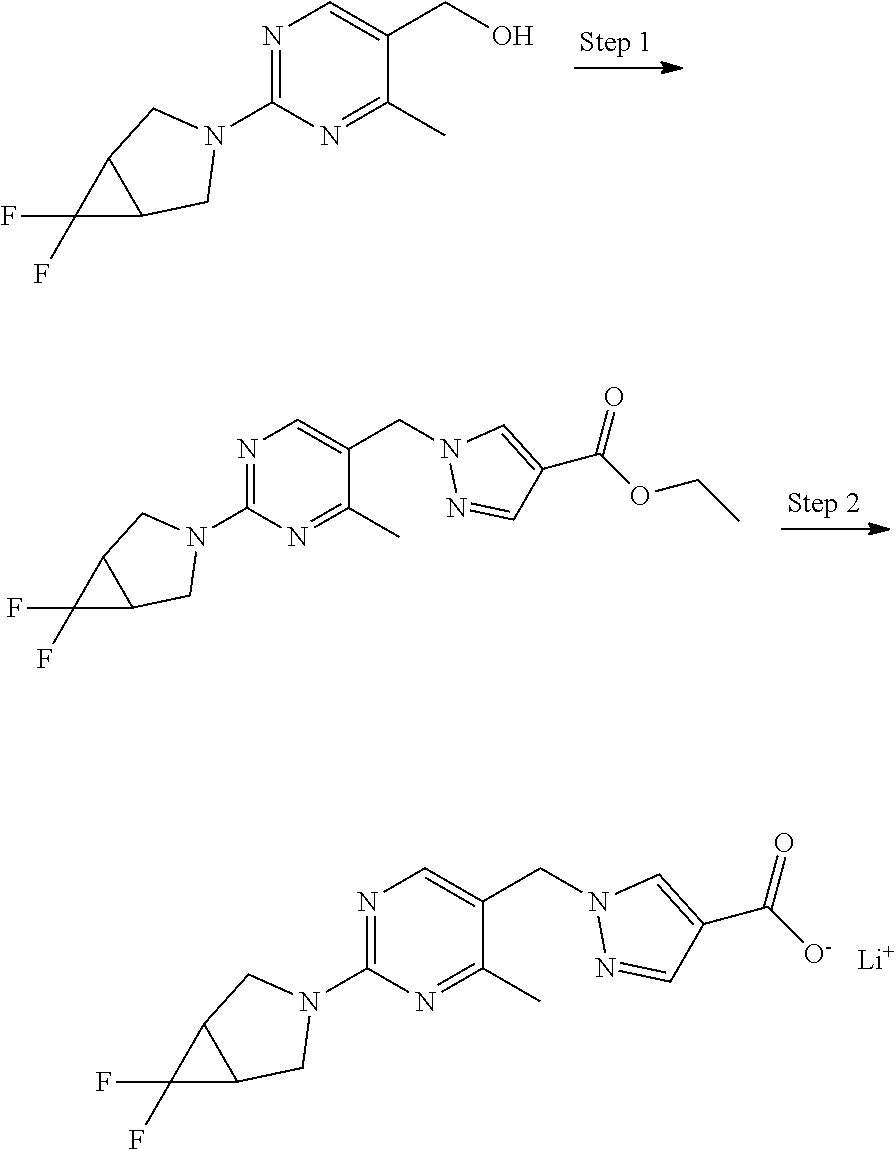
N1=C(N2CC3C(C2)C3(F)F)N=C(C)C(CO)=C1.N1=C(N2CC3C(C2)C3(F)F)N=C(C)C(CN2N=CC(C(=O)OCC)=C2)=C1.N1=C(N2CC3C(C2)C3(F)F)N=C(C)C(CN2N=CC(C(=O)[O-])=C2)=C1.[Li]
